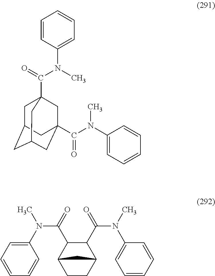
C1=CC(N(C)C(=O)C23CC4CC(CC(C(N(C5=CC=CC=C5)C)=O)(C2)C4)C3)=CC=C1.C1CC2C(C(=O)N(C3=CC=CC=C3)C)C(C(=O)N(C)C3=CC=CC=C3)C1C2
